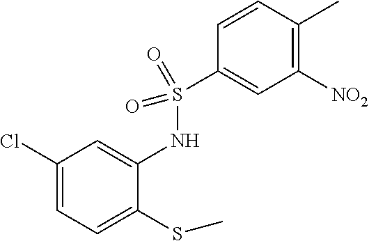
C1(Cl)=CC=C(SC)C(NS(=O)(=O)C2=CC([NO2])=C(C)C=C2)=C1
